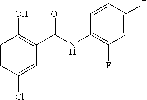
C1=CC(Cl)=CC(C(NC2=C(F)C=C(F)C=C2)=O)=C1O
